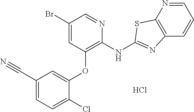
C1(Br)=CC(OC2=CC(C#N)=CC=C2Cl)=C(NC2=NC3=C(N=CC=C3)S2)N=C1.Cl
